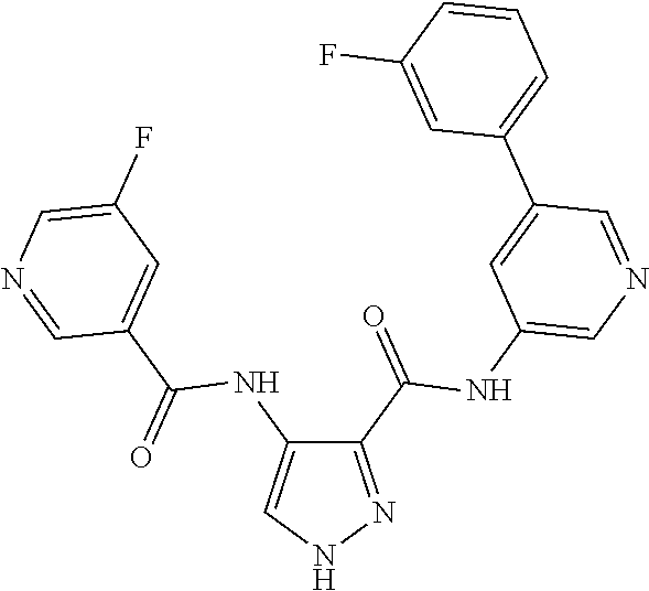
C1(C(=O)NC2=CN=CC(C3=CC=CC(F)=C3)=C2)=NNC=C1NC(C1=CC(F)=CN=C1)=O
